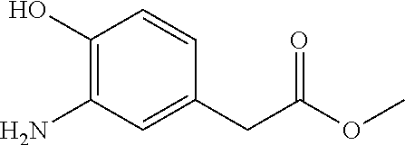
C1(N)=C(O)C=CC(CC(OC)=O)=C1
